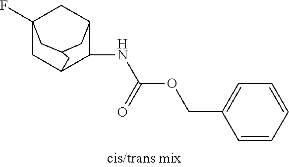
C1=CC=CC=C1COC(NC1C2CC3(F)CC1CC(C2)C3)=O
